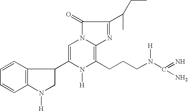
C1(=O)N2C(=C(CCCN(C(=N)N)[H])N([H])C(C3C4=C(N([H])C3)C=CC=C4)=C2)N=C1C(C)CC
